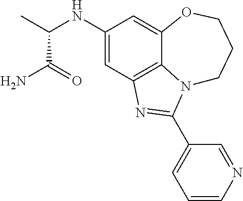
C1(NC(C)C(N)=O)=CC2=C3C(=C1)OCCCN3C(C1=CC=CN=C1)=N2
